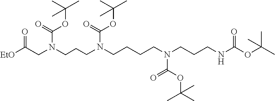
[EtO]C(CN(CCCN(CCCCN(CCCNC(OC(C)(C)C)=O)C(OC(C)(C)C)=O)C(=O)OC(C)(C)C)C(=O)OC(C)(C)C)=O
